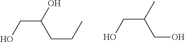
C(C(O)CCC)O.C(C(C)CO)O
